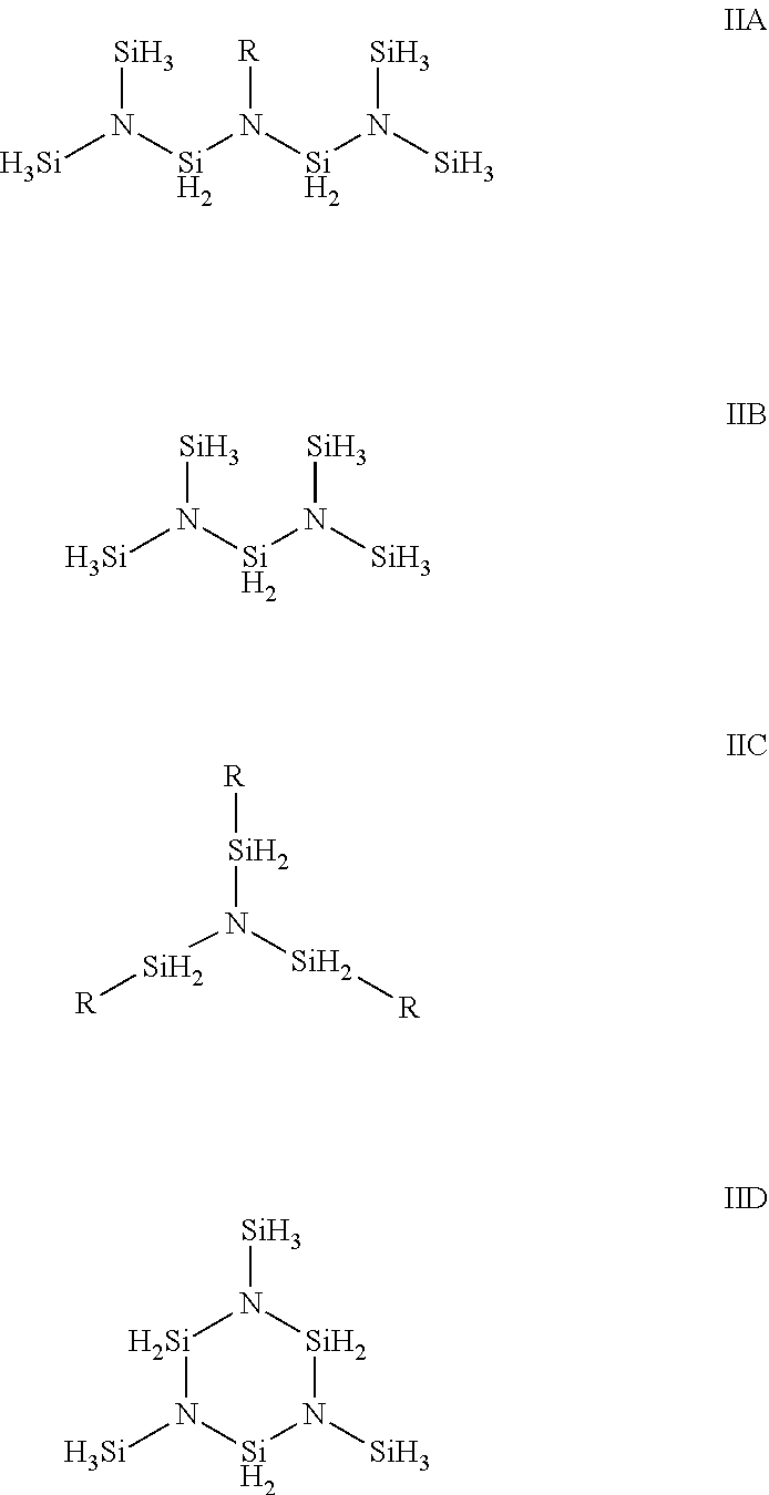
[Si]N([Si]N([Si]N([Si])[Si])[R])[Si].[Si]N([Si]N([Si])[Si])[Si].[Si]1N([Si])[Si]N([Si])[Si]N1[Si].N([Si][R])([Si][R])[Si][R]
